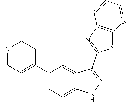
C1(C2=CC=C3C(=C2)C(C2=NC4=C(N2)N=CC=C4)=NN3)=CCNCC1
